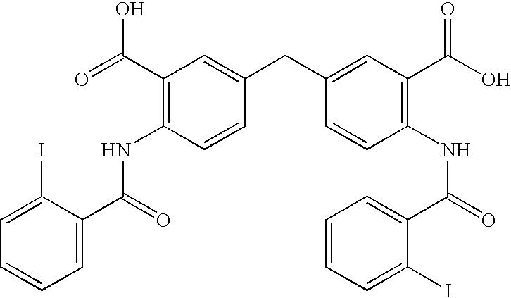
C1(C(=O)O)=C(NC(C2=CC=CC=C2I)=O)C=CC(CC2=CC(C(=O)O)=C(NC(C3=CC=CC=C3I)=O)C=C2)=C1
